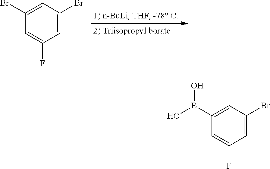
C1=C(Br)C=C(Br)C=C1F.C1=C(Br)C=C(B(O)O)C=C1F
